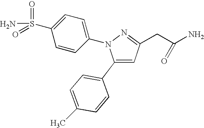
C1(C2=CC=C(C)C=C2)=CC(CC(N)=O)=NN1C1=CC=C(S(N)(=O)=O)C=C1
